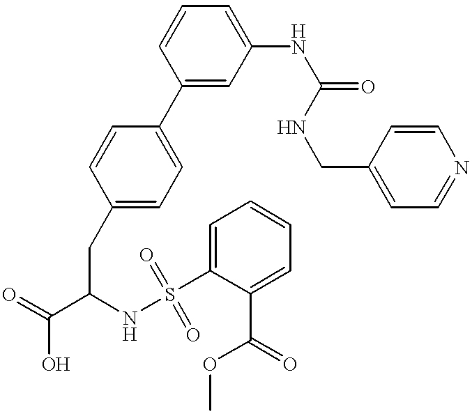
C1(C2=CC=C(CC(C(=O)O)NS(=O)(C3=CC=CC=C3C(OC)=O)=O)C=C2)=CC(NC(=O)NCC2=CC=NC=C2)=CC=C1
